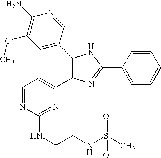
C1(C2=CC(OC)=C(N)N=C2)=C(C2=CC=NC(NCCNS(C)(=O)=O)=N2)N=C(C2=CC=CC=C2)N1
